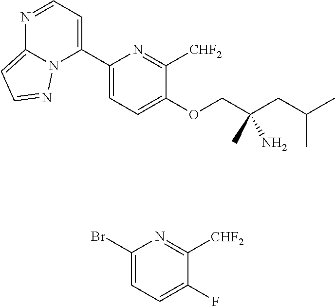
C1(C2=CC=NC3=CC=NN23)=CC=C(OCC(CC(C)C)(N)C)C([CHF2])=N1.C1(Br)=CC=C(F)C([CHF2])=N1
